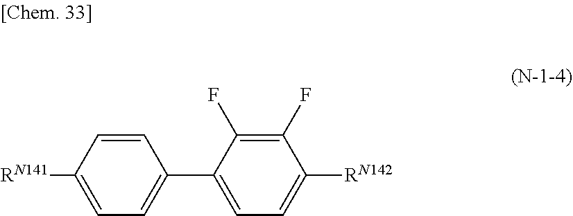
C1(F)=C(F)C(C2=CC=C([RN141])C=C2)=CC=C1[RN142]
